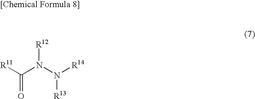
[R11]C(N(N([R14])[R13])[R12])=O
